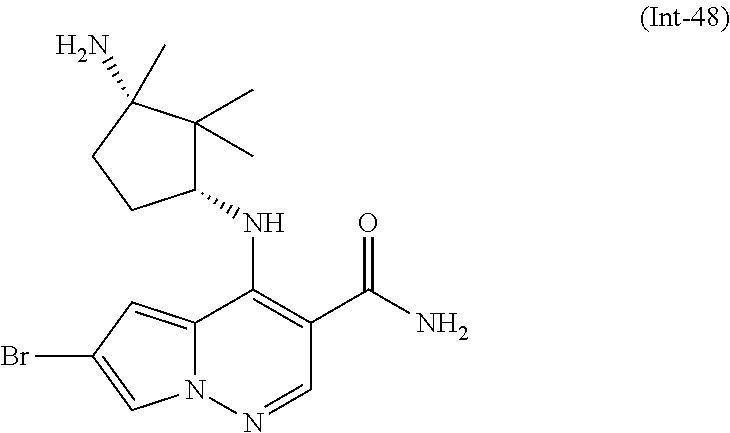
N(C1=C(C(N)=O)C=NN2C1=CC(Br)=C2)C1C(C)(C)C(N)(C)CC1
